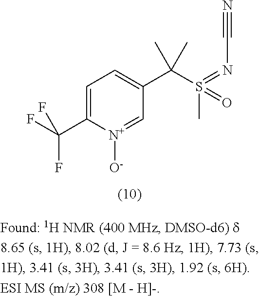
C1=C(C(F)(F)F)[N+]([O-])=CC(C(S(C)(=O)=NC#N)(C)C)=C1
